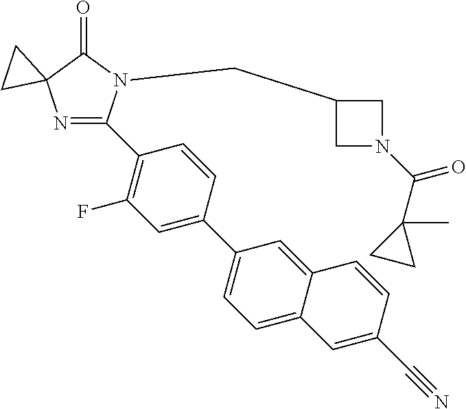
N1=C(C2=C(F)C=C(C3=CC=C4C(=C3)C=CC(C#N)=C4)C=C2)N(CC2CN(C(C3(C)CC3)=O)C2)C(=O)C12CC2
